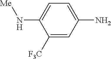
C1([F3C])=CC(N)=CC=C1N[Me]
